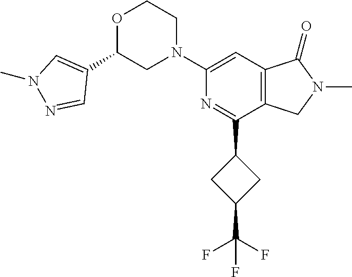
C1(C2=CN(C)N=C2)OCCN(C2=CC3=C(C(C4CC(C(F)(F)F)C4)=N2)CN(C)C3=O)C1
